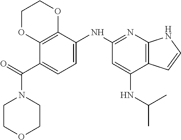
C1(C(=O)N2CCOCC2)=CC=C(NC2=NC3=C(C(NC(C)C)=C2)C=CN3)C2=C1OCCO2
